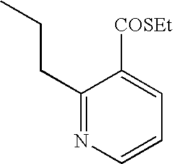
C1([COSEt])=CC=CN=C1CCC
